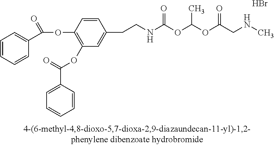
C1=CC=CC(C(OC2=C(OC(=O)C3=CC=CC=C3)C=C(CCNC(OC(OC(CNC)=O)C)=O)C=C2)=O)=C1.Br
